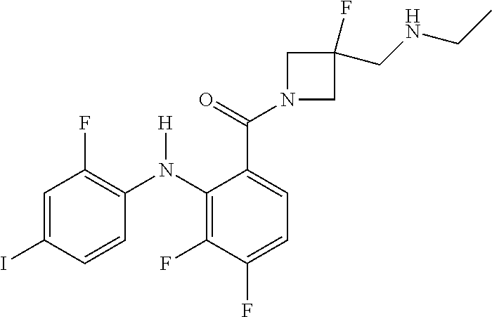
C1=C(I)C=CC(N(C2=C(F)C(F)=CC=C2C(=O)N2CC(CNCC)(F)C2)[H])=C1F
